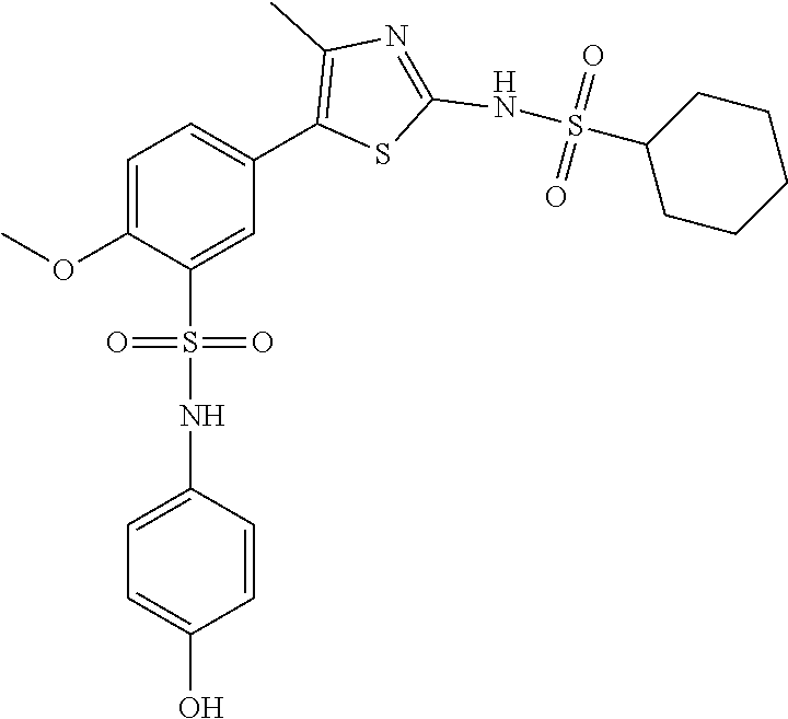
C1=C(OC)C(S(=O)(=O)NC2=CC=C(O)C=C2)=CC(C2=C(C)N=C(NS(C3CCCCC3)(=O)=O)S2)=C1
